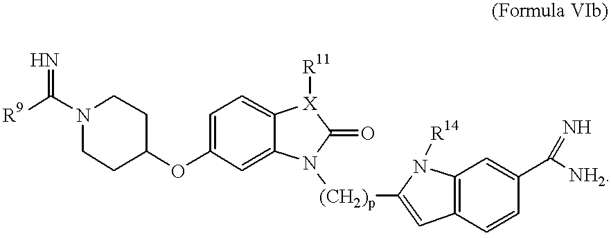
[R9]C(N1CCC(OC2=CC=C3C(=C2)N([(CH2)p]C2=CC4=C(N2[R14])C=C(C(=N)[NH2])C=C4)C(=O)[X]3[R11])CC1)=N
